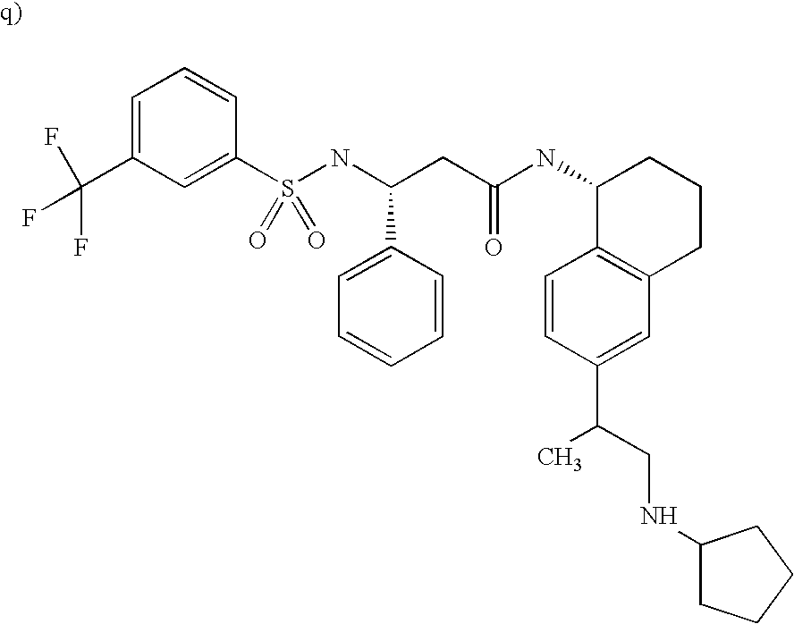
C1(C(F)(F)F)=CC=CC(S(NC(CC(NC2C3=C(CCC2)C=C(C(CNC2CCCC2)C)C=C3)=O)C2=CC=CC=C2)(=O)=O)=C1
